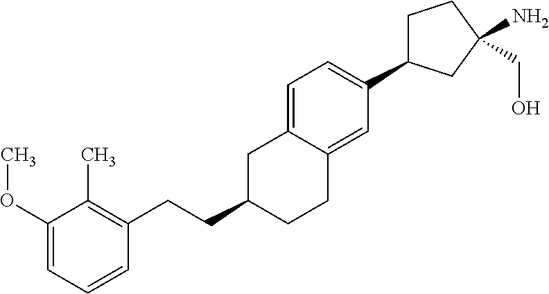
C1=C2C(=CC(C3CCC(N)(CO)C3)=C1)CCC(CCC1=C(C)C(OC)=CC=C1)C2
